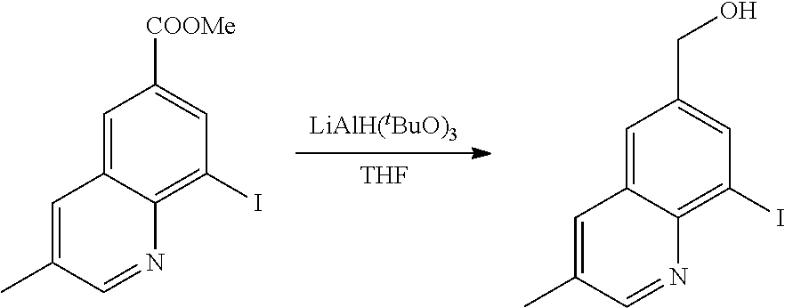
[THF].[LiAlH(tBuO)3].C1=C2C(=C(I)C=C1[COOMe])N=CC(C)=C2.C1=C2C(=C(I)C=C1CO)N=CC(C)=C2
